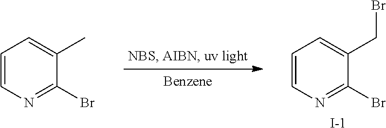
C1=CN=C(Br)C(CBr)=C1.[I-].C1=CN=C(Br)C(C)=C1
